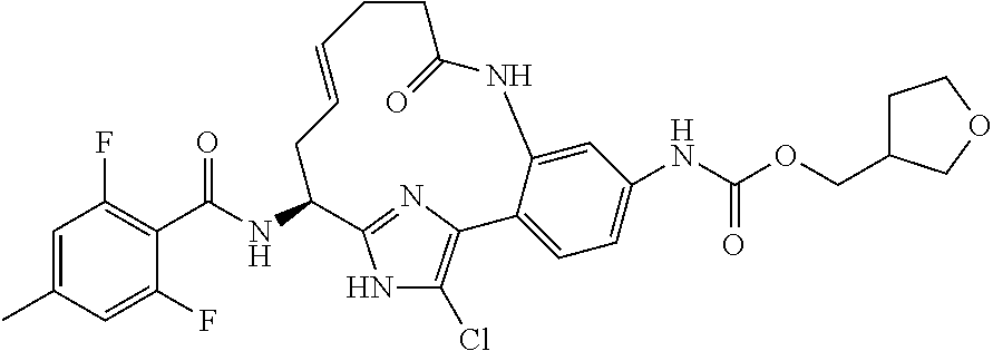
C1=C(C)C=C(F)C(C(NC2CC=CCCC(=O)NC3=CC(NC(=O)OCC4CCOC4)=CC=C3C3=C(Cl)NC2=N3)=O)=C1F
